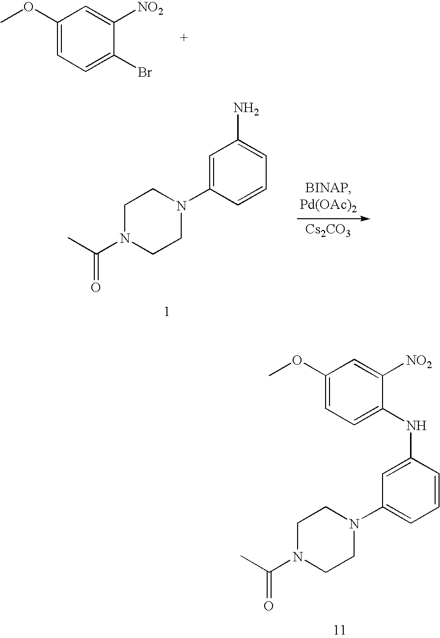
C1(OC)=CC=C(Br)C([NO2])=C1.C1CN(C(C)=O)CCN1C1=CC=CC(NC2=CC=C(OC)C=C2[NO2])=C1.C1CN(C(C)=O)CCN1C1=CC(N)=CC=C1.[Cs2CO3]
